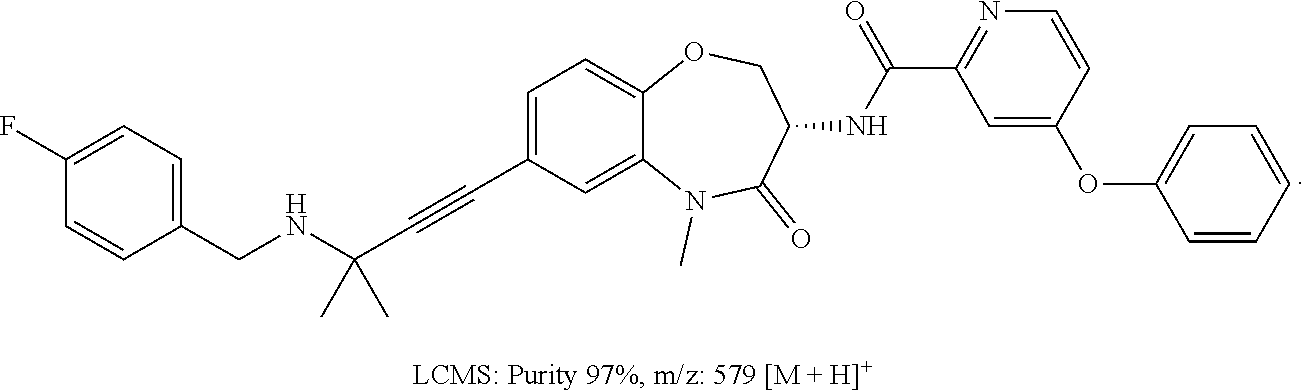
C1(F)=CC=C(CNC(C#CC2=CC=C3C(=C2)N(C)C(=O)C(NC(C2=NC=CC(OC4=CC=CC=C4)=C2)=O)CO3)(C)C)C=C1
